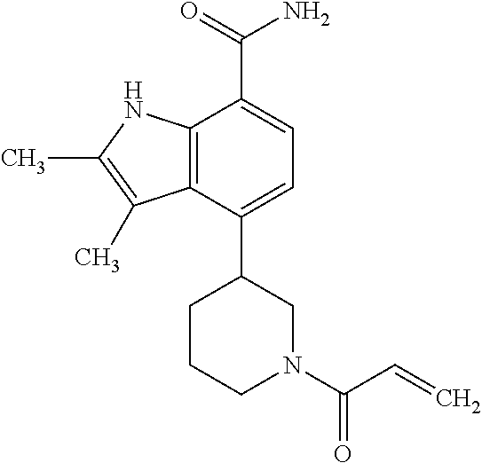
C1N(C(=O)C=C)CC(C2=CC=C(C(=O)N)C3=C2C(C)=C(C)N3)CC1
